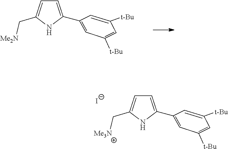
C1(C2=CC=C(C[Me2N])N2)=CC([t-Bu])=CC([t-Bu])=C1.C1(C2=CC=C(C[Me3N])N2)=CC([t-Bu])=CC([t-Bu])=C1.[I-]
